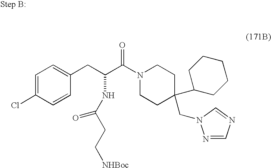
C1=C(Cl)C=CC(CC(C(N2CCC(C3CCCCC3)(CN3N=CN=C3)CC2)=O)NC(CC[NHBoc])=O)=C1
